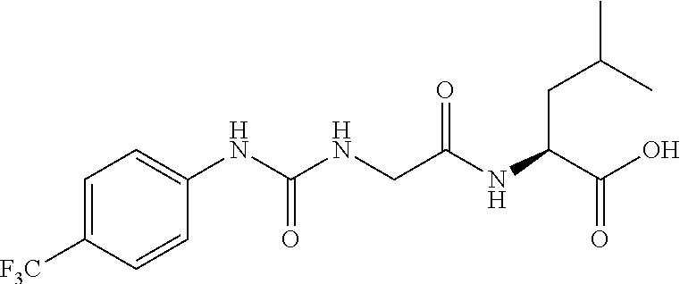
C1=C([F3C])C=CC(NC(NCC(NC(C(O)=O)CC(C)C)=O)=O)=C1
